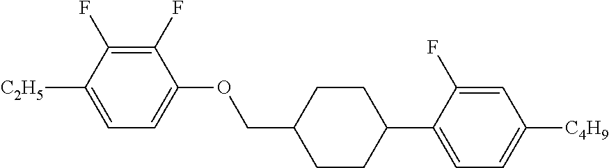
C1(F)=C(F)C([C2H5])=CC=C1OCC1CCC(C2=CC=C([C4H9])C=C2F)CC1
